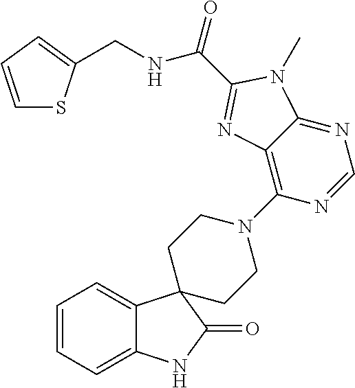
C1=CC=C2C(=C1)C1(C(=O)N2)CCN(C2=C3C(=NC=N2)N(C)C(C(NCC2=CC=CS2)=O)=N3)CC1
